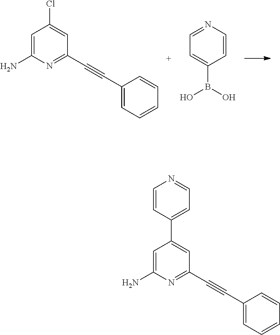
C1=CC(B(O)O)=CC=N1.C1=C(N)N=C(C#CC2=CC=CC=C2)C=C1Cl.C1=C(N)N=C(C#CC2=CC=CC=C2)C=C1C1=CC=NC=C1
